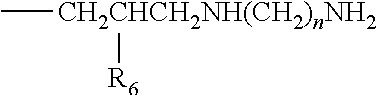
C[CH2CHCH2NH(CH2)nNH2][R6]
